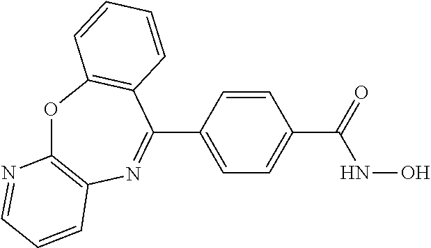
O=C(C1=CC=C(C2=NC3=C(OC4=C2C=CC=C4)N=CC=C3)C=C1)NO
